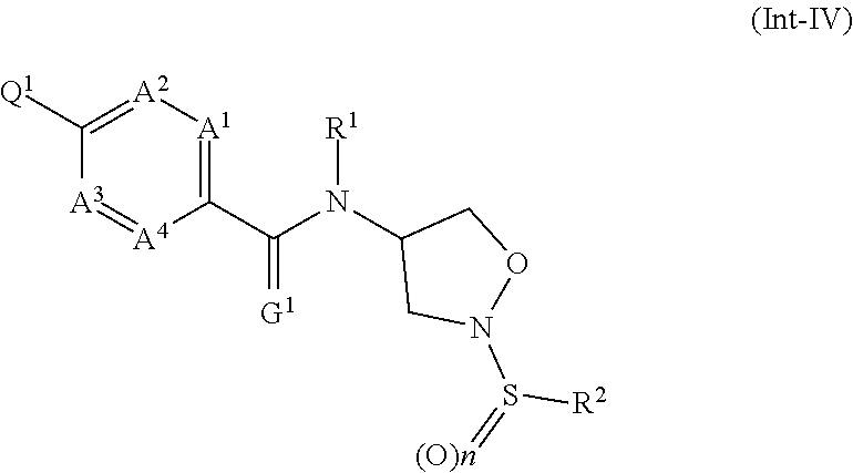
C1([Q1])=[A2][A1]=C(C(N(C2CN(S(=[(O)n])[R2])OC2)[R1])=[G1])[A4]=[A3]1
